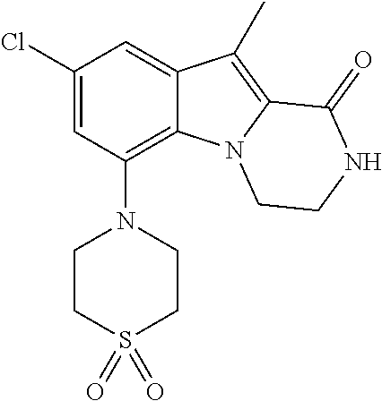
C1(Cl)=CC(N2CCS(=O)(=O)CC2)=C2C(=C1)C(C)=C1N2CCNC1=O
